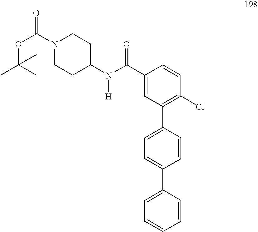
C1(C(N(C2CCN(C(OC(C)(C)C)=O)CC2)[H])=O)=CC(C2=CC=C(C3=CC=CC=C3)C=C2)=C(Cl)C=C1
